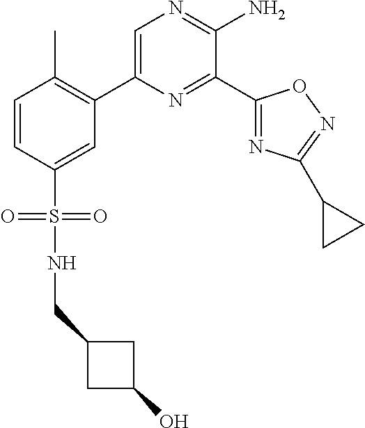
C1(C2=C(C)C=CC(S(=O)(=O)NCC3CC(O)C3)=C2)=CN=C(N)C(C2=NC(C3CC3)=NO2)=N1
